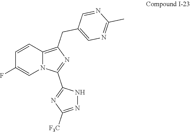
C1=CC2=C(CC3=CN=C(C)N=C3)N=C(C3=NC([F3C])=NN3)N2C=C1F
